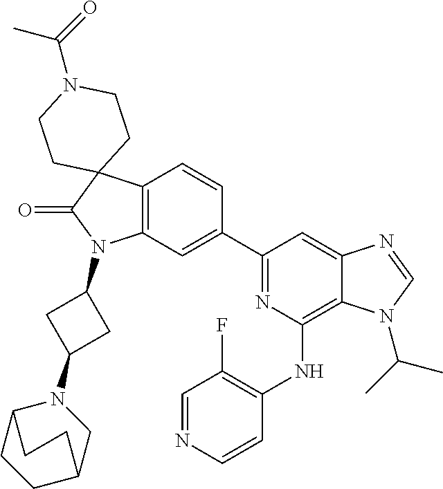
C12=C(C=C(C3=NC(NC4=C(F)C=NC=C4)=C4C(=C3)N=CN4C(C)C)C=C1)N(C1CC(N3C4CCC(C3)CC4)C1)C(=O)C21CCN(C(=O)C)CC1
